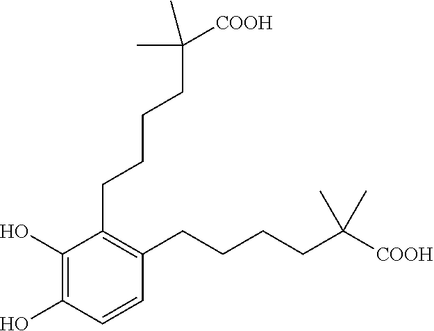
C1(CCCCC(C)(C)[COOH])=C(CCCCC(C)(C)[COOH])C=CC(O)=C1O
